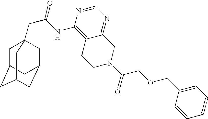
C1C2CC3CC(CC1(CC(=O)NC1=C4C(=NC=N1)CN(C(COCC1=CC=CC=C1)=O)CC4)C3)C2
